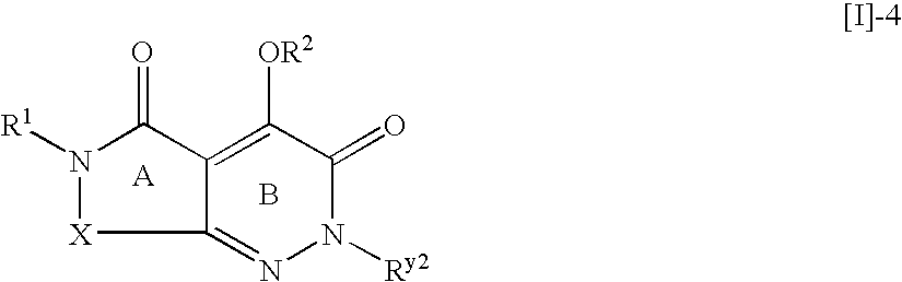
C12=NN([Ry2])C(=O)C([OR2])=C1C(=O)N([R1])[X]2.B
